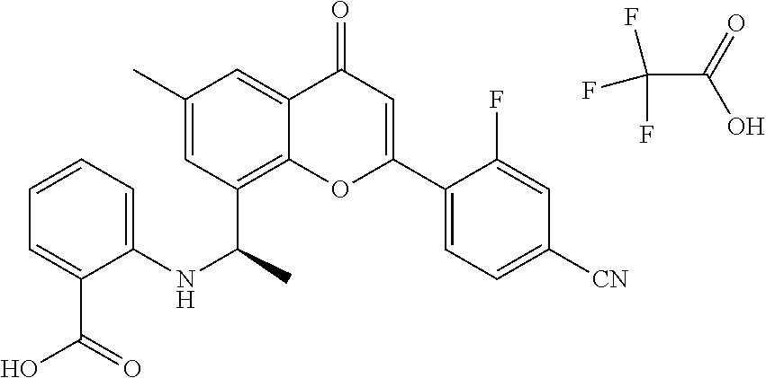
C1(F)=CC([CN])=CC=C1C1=CC(=O)C2=CC(C)=CC(C(NC3=CC=CC=C3C(O)=O)C)=C2O1.FC(F)(C(=O)O)F
